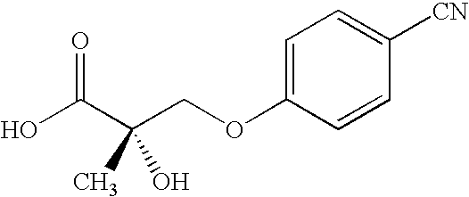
C(COC1=CC=C([CN])C=C1)(C)(O)C(=O)O
